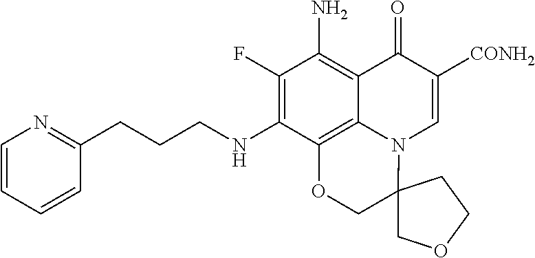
C1=CC=CC(CCCNC2=C(F)C(N)=C3C4=C2OCC2(N4C=C([CONH2])C3=O)COCC2)=N1
